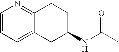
C1=CC=C2C(=N1)CCC(NC(C)=O)C2
